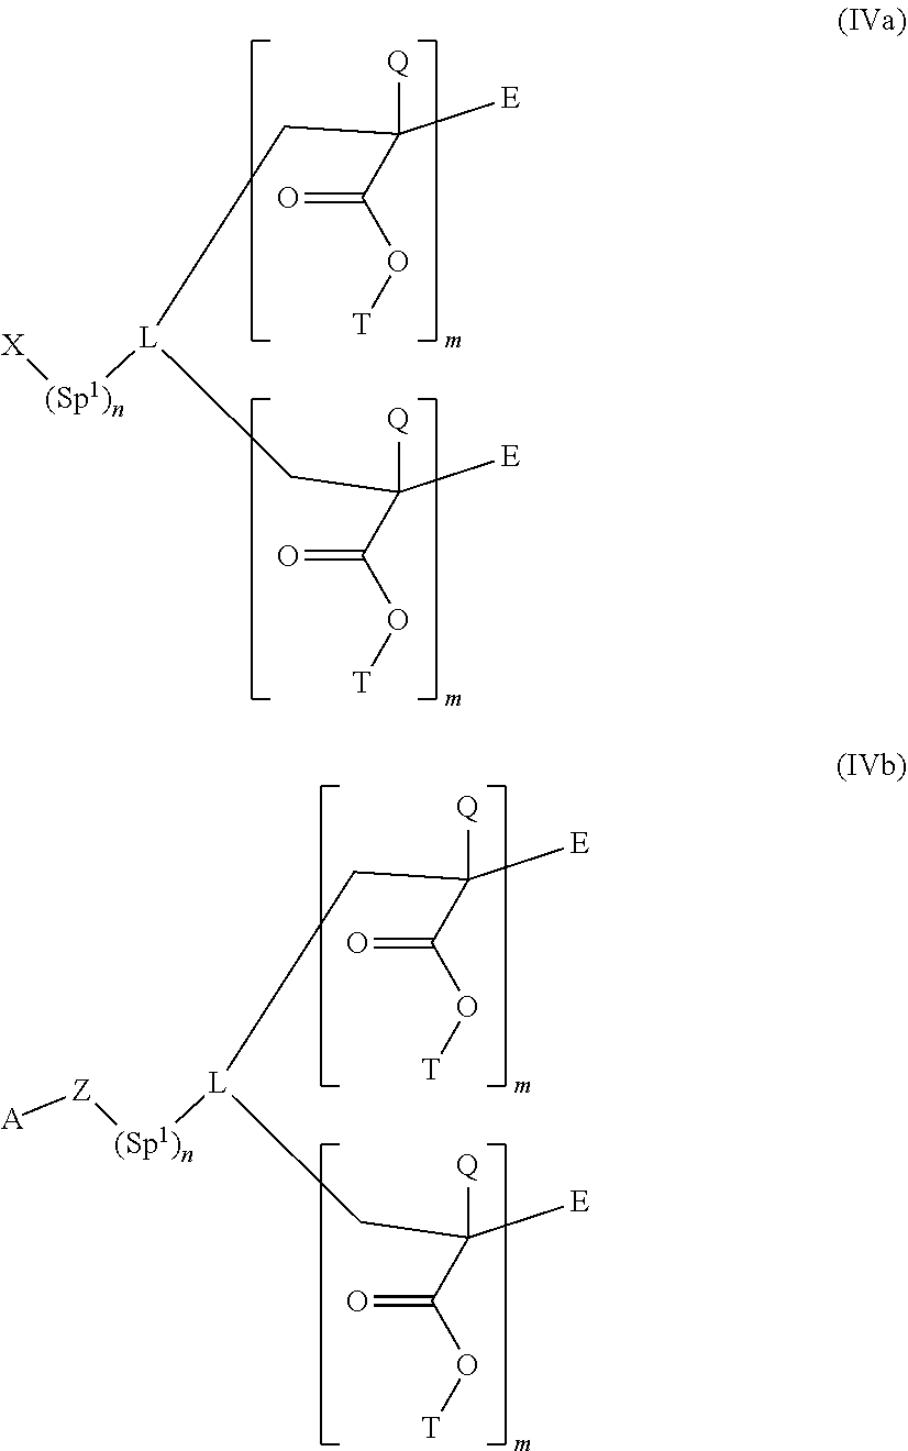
C(C([Q])([E])C(=O)O[T])[L]([(Sp1)n][X])CC([Q])([E])C(=O)O[T].C(C([Q])([E])C(=O)O[T])[L](CC([Q])([E])C(=O)O[T])[(Sp1)n][Z][A]
